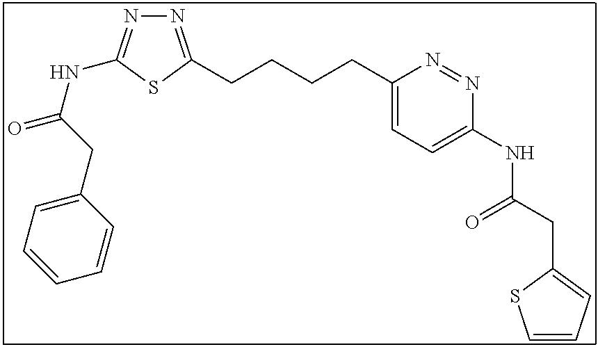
N1=C(CCCCC2=CC=C(NC(CC3=CC=CS3)=O)N=N2)SC(NC(=O)CC2=CC=CC=C2)=N1
